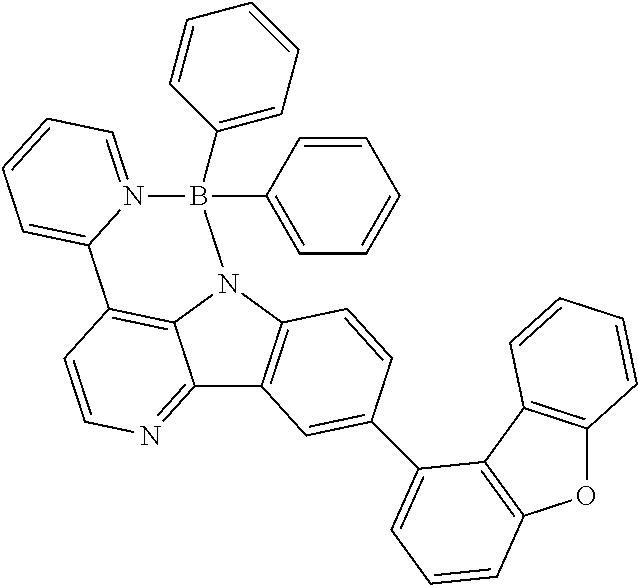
C12=NC=CC3=C1N(C1=C2C=C(C2=CC=CC4=C2C2=C(O4)C=CC=C2)C=C1)B(C1=CC=CC=C1)(C1=CC=CC=C1)N1=CC=CC=C31
